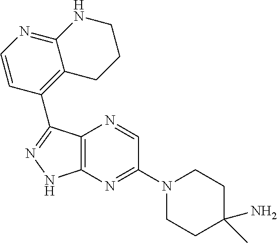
C12=C(N=C(N3CCC(N)(C)CC3)C=N1)NN=C2C1=C2C(=NC=C1)NCCC2
